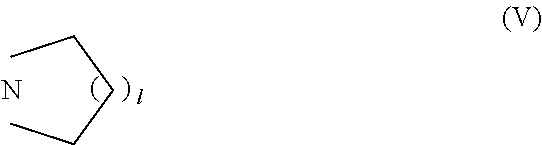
N.[l].CCCCC
